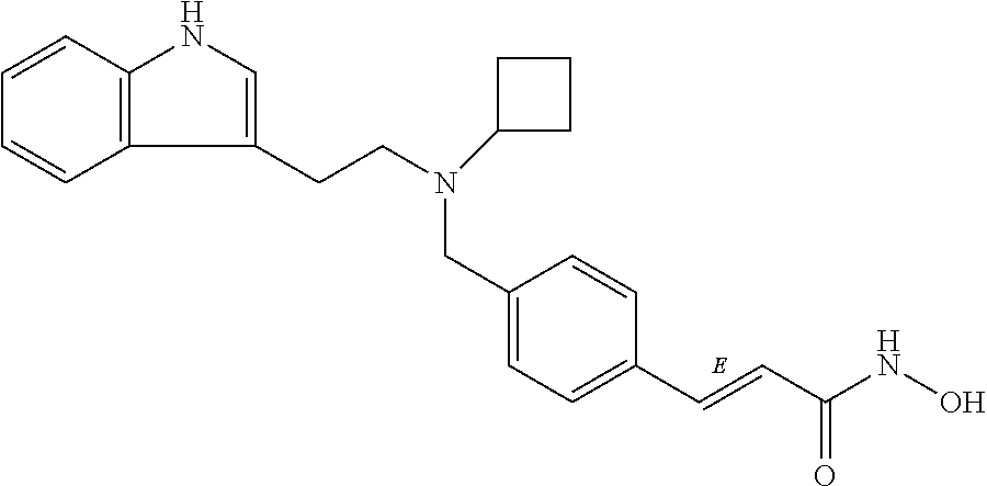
C12=C(C=CC=C1)NC=C2CCN(CC1=CC=C(C=CC(NO)=O)C=C1)C1CCC1
